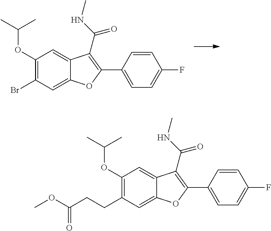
C1(OC(C)C)=C(CCC(OC)=O)C=C2C(=C1)C(C(=O)NC)=C(C1=CC=C(F)C=C1)O2.C1(OC(C)C)=C(Br)C=C2C(=C1)C(C(=O)NC)=C(C1=CC=C(F)C=C1)O2
